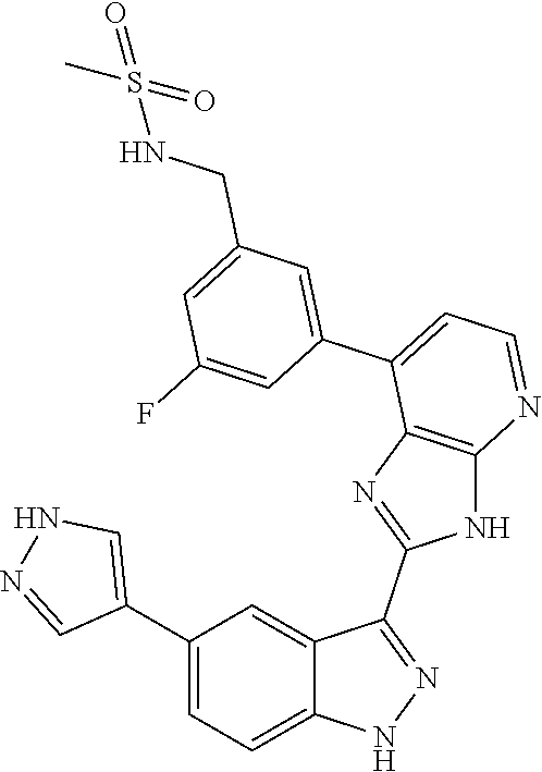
C1(C2=CC=C3C(=C2)C(C2=NC4=C(N2)N=CC=C4C2=CC(CNS(=O)(C)=O)=CC(F)=C2)=NN3)=CNN=C1
